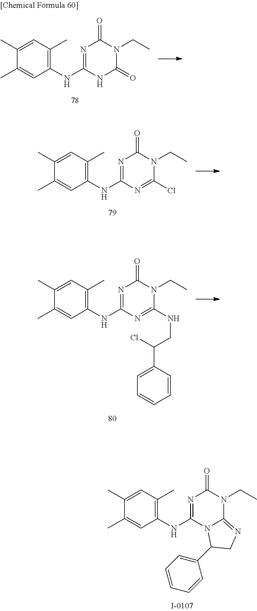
C1(C)=CC(C)=C(NC2=NC(=O)N(CC)C(=O)N2)C=C1C.C1(C)=CC(C)=C(NC2=NC(=O)N(CC)C(Cl)=N2)C=C1C.C1(C)=CC(C)=C(NC2=NC(=O)N(CC)C(NCC(C3=CC=CC=C3)Cl)=N2)C=C1C.C1(C)=CC(C)=C(NC2=NC(=O)N(CC)C3=NCC(C4=CC=CC=C4)N23)C=C1C
